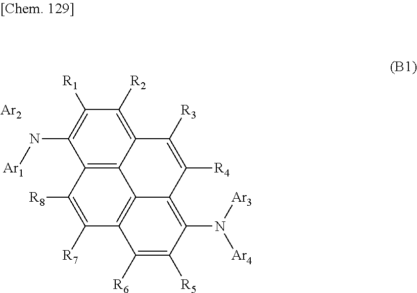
C12=C3C(=C([R2])C([R1])=C1N[Ar1])C([R3])=C([R4])C1=C(N([Ar4])[Ar3])C([R5])=C([R6])C(=C31)C([R7])=C2[R8].[Ar2]
